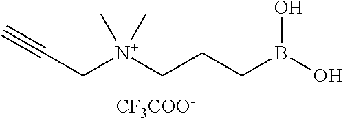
C(C[N+](CCCB(O)O)(C)C)#C.[CF3COO-]
